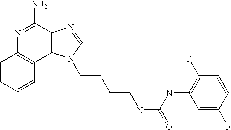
C1=CC=CC2=C1N=C(N)C1C2N(CCCCNC(NC2=C(F)C=CC(F)=C2)=O)C=N1
